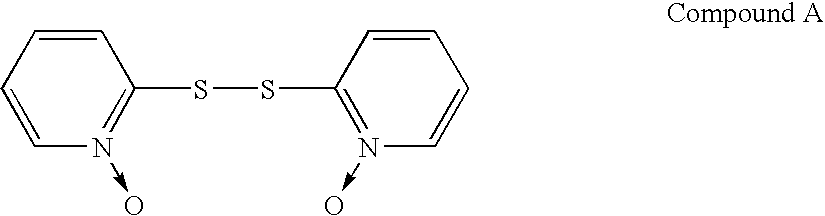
C1=CC=CN(->O)=C1SSC1=N(->O)C=CC=C1
